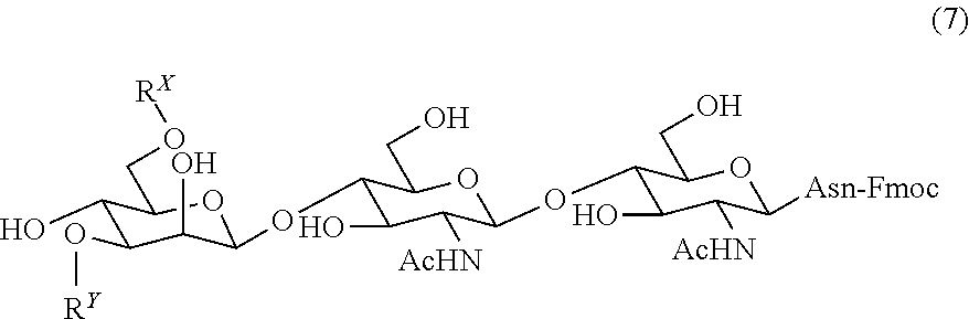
C1(O)C(O[RY])C(O)C(OC2C(O)C([AcHN])C(OC3C(O)C([AcHN])C([Asn-Fmoc])OC3CO)OC2CO)OC1CO[RX]
